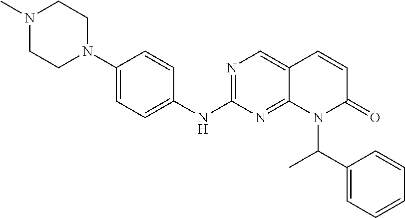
C1(N2CCN(C)CC2)=CC=C(NC2=NC=C3C(=N2)N(C(C2=CC=CC=C2)C)C(=O)C=C3)C=C1
